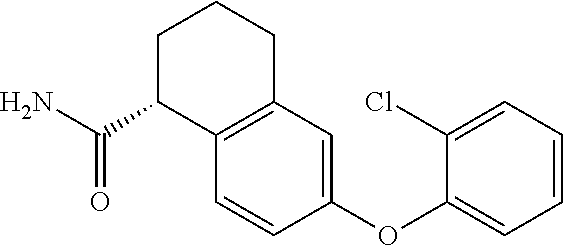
C1C(C(N)=O)C2=C(CC1)C=C(OC1=CC=CC=C1Cl)C=C2
